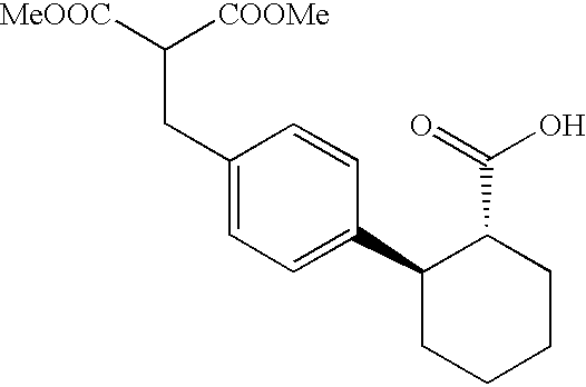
C1(CC([COOMe])[MeOOC])=CC=C(C2CCCCC2C(=O)O)C=C1
